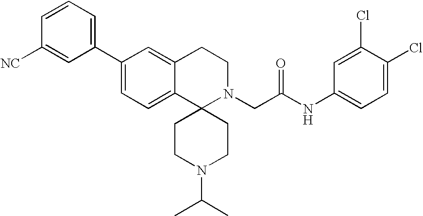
C1(C2=CC=C3C(=C2)CCN(CC(NC2=CC=C(Cl)C(Cl)=C2)=O)C32CCN(C(C)C)CC2)=CC=CC([NC])=C1
